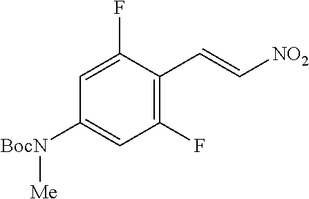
C1=C(F)C(C=C[NO2])=C(F)C=C1[BocN][Me]
